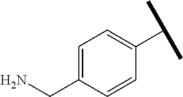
C1=C(CN)C=CC(C(C)C)=C1
